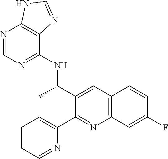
N1=CN=C(NC(C2=CC3=C(N=C2C2=CC=CC=N2)C=C(F)C=C3)C)C2=C1NC=N2
